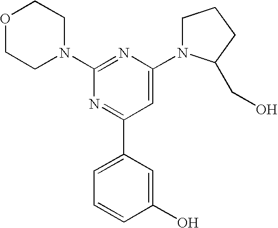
C1(N2CCOCC2)=NC(N2CCCC2CO)=CC(C2=CC=CC(O)=C2)=N1
